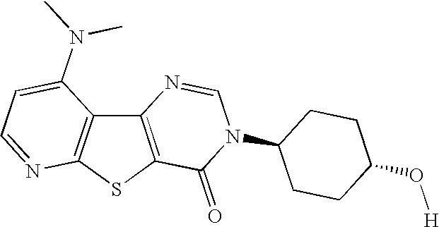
C12=C(SC3=C1C(N(C)C)=CC=N3)C(=O)N(C1CCC(O[H])CC1)C=N2
